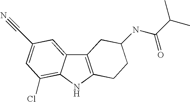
C12=C(NC3=C(Cl)C=C(C#N)C=C13)CCC(NC(C(C)C)=O)C2
